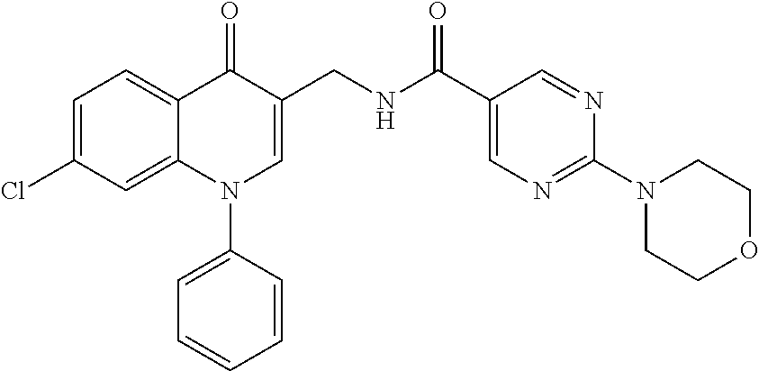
C1=C(Cl)C=C2C(=C1)C(=O)C(CNC(C1=CN=C(N3CCOCC3)N=C1)=O)=CN2C1=CC=CC=C1
